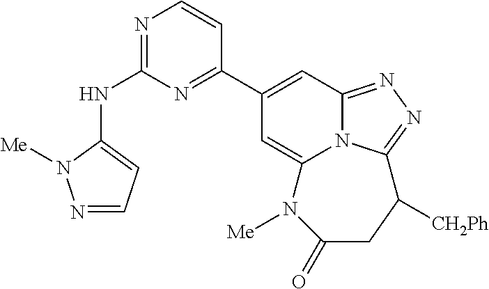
N1=C(NC2=CC=NN2[Me])N=C(C2=CC3=NN=C4N3C(=C2)N([Me])C(=O)CC4[CH2Ph])C=C1
